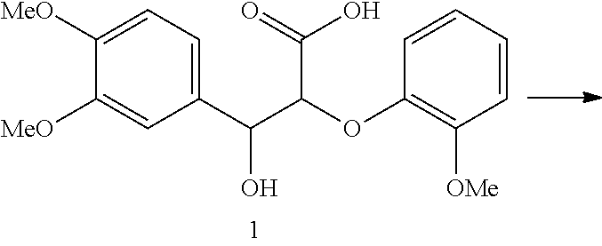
C1([MeO])=CC=C(C(O)C(C(O)=O)OC2=C([OMe])C=CC=C2)C=C1[MeO]
